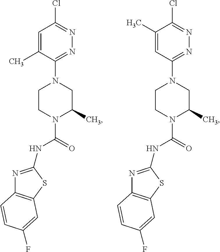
C1=C(C)C(N2CCN(C(NC3=NC4=C(S3)C=C(F)C=C4)=O)C(C)C2)=NN=C1Cl.C1(C)=CC(N2CCN(C(NC3=NC4=C(S3)C=C(F)C=C4)=O)C(C)C2)=NN=C1Cl
